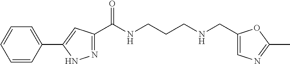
C1=CC(C2=CC(C(NCCCNCC3=CN=C(C)O3)=O)=NN2)=CC=C1
